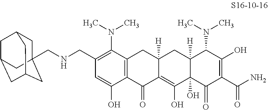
C1(CNCC23CC4CC(CC(C2)C4)C3)=C(N(C)C)C2=C(C(O)=C1)C(=O)C1=C(O)C3(O)C([H])(CC1([H])C2)C(N(C)C)C(O)=C(C(N)=O)C3=O
